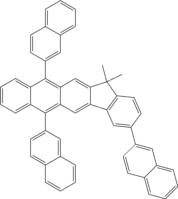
C1=C2C(=CC=C1)C=C(C1=C3C(=C(C4=CC=C5C(=C4)C=CC=C5)C4=CC=CC=C14)C=C1C(=C3)C(C)(C)C3=C1C=C(C1=CC4=CC=CC=C4C=C1)C=C3)C=C2
